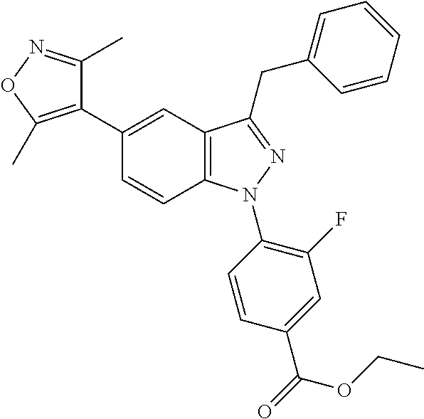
C12=C(C=C(C3=C(C)ON=C3C)C=C1)C(CC1=CC=CC=C1)=NN2C1=C(F)C=C(C(=O)OCC)C=C1
